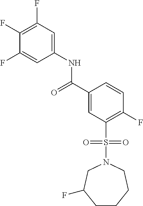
C1(F)=C(F)C=C(NC(C2=CC(S(N3CC(F)CCCC3)(=O)=O)=C(F)C=C2)=O)C=C1F
